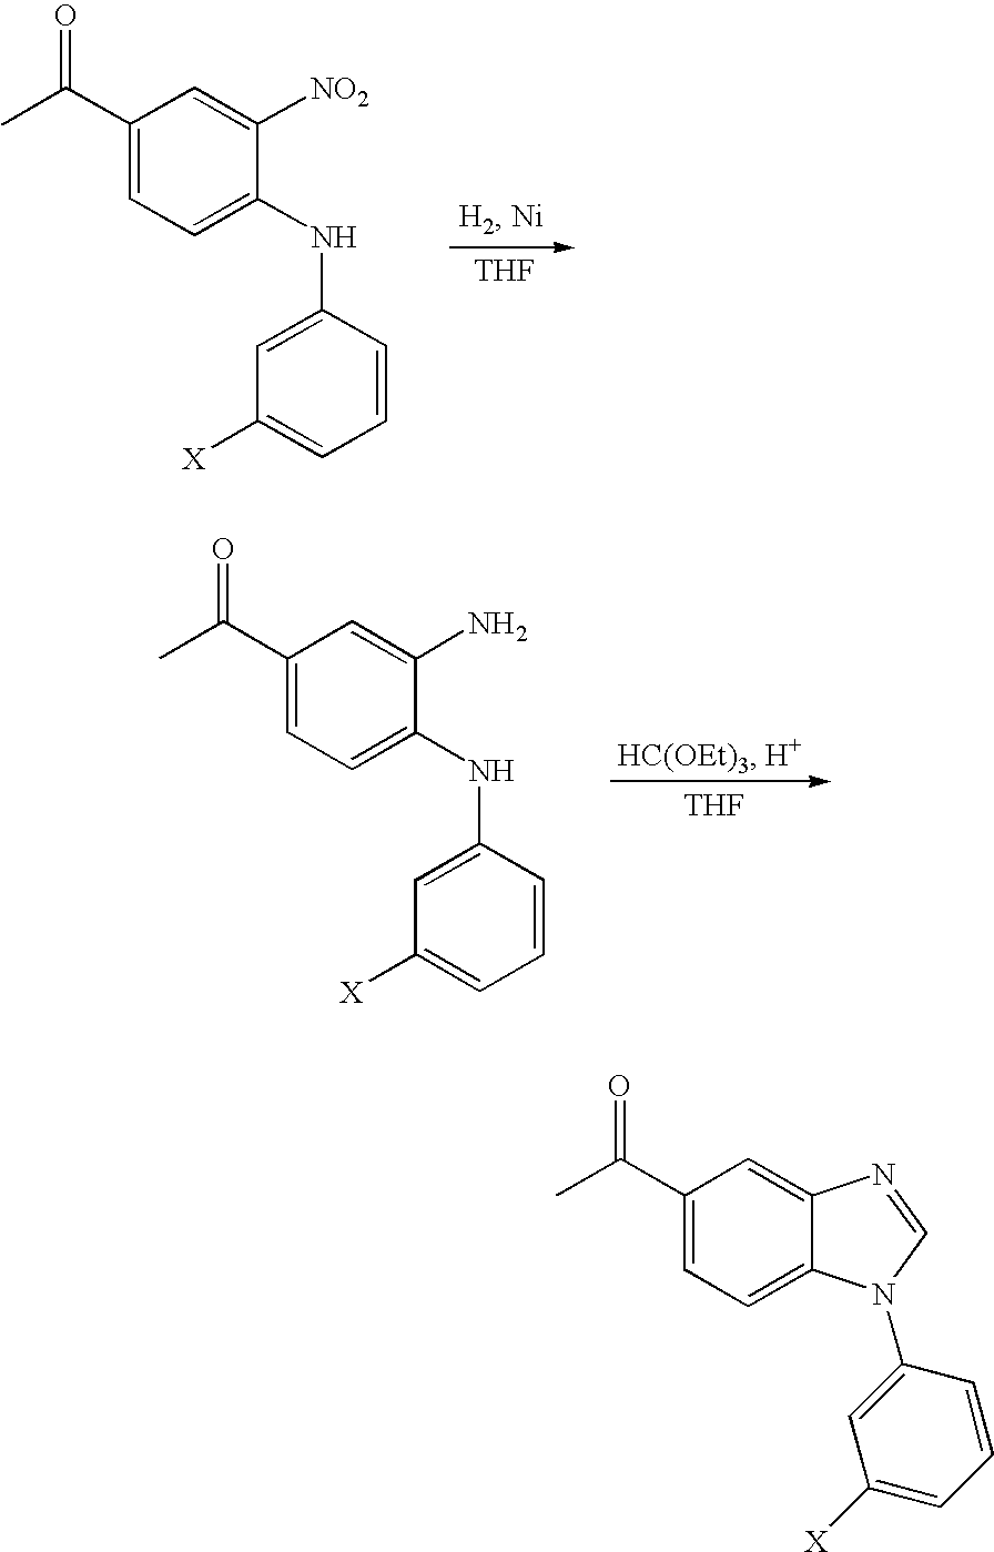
C1(C(C)=O)=CC=C(NC2=CC([X])=CC=C2)C([NO2])=C1.[THF].C1(C(C)=O)=CC=C(NC2=CC([X])=CC=C2)C(N)=C1.[THF].C1(C(C)=O)=CC=C2C(=C1)N=CN2C1=CC([X])=CC=C1
